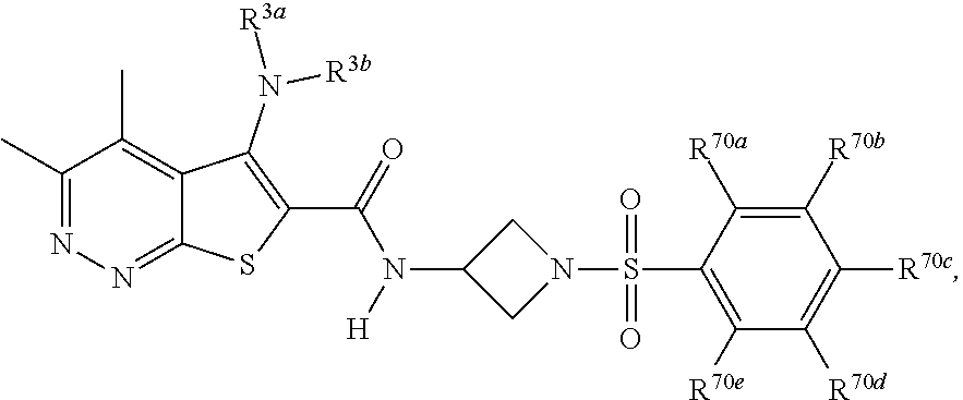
C1(C)=NN=C2C(=C1C)C(N([R3b])[R3a])=C(C(=O)N(C1CN(S(C3=C([R70e])C([R70d])=C([R70c])C([R70b])=C3[R70a])(=O)=O)C1)[H])S2
